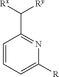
C1=CC=C([R])N=C1C([Rx])[Ry]
